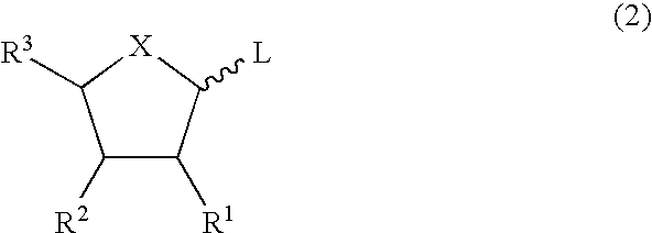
C1([R2])C([R1])C([L])[X]C1[R3]
